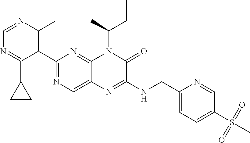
C1=NC(C)=C(C2=NC=C3C(=N2)N(C(CC)C)C(=O)C(NCC2=CC=C(S(=O)(=O)C)C=N2)=N3)C(C2CC2)=N1
